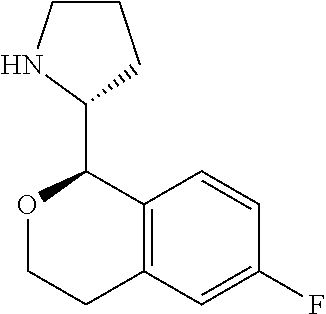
O1CCC2=C(C1C1CCCN1)C=CC(F)=C2
